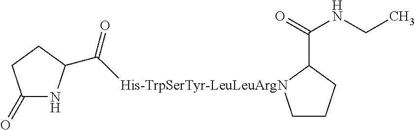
C1(=O)NC(C(=O)[His-TrpSerTyr-LeuLeuArgN]2CCCC2C(NCC)=O)CC1
